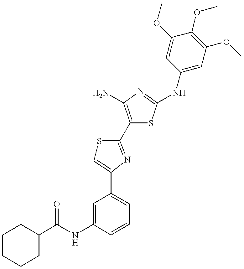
C1CC(C(NC2=CC(C3=CSC(C4=C(N)N=C(NC5=CC(OC)=C(OC)C(OC)=C5)S4)=N3)=CC=C2)=O)CCC1
